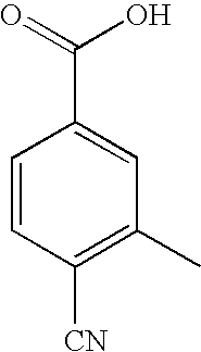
C1=CC([CN])=C(C)C=C1C(=O)O
